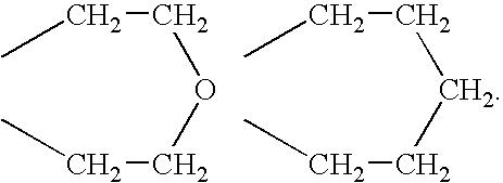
C(CC)OCCC.C(CC)CCCC
